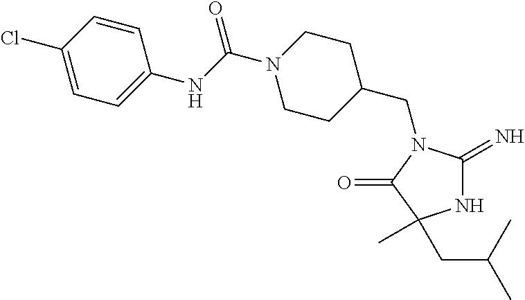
C1C(CN2C(=N)NC(C)(CC(C)C)C2=O)CCN(C(NC2=CC=C(Cl)C=C2)=O)C1
